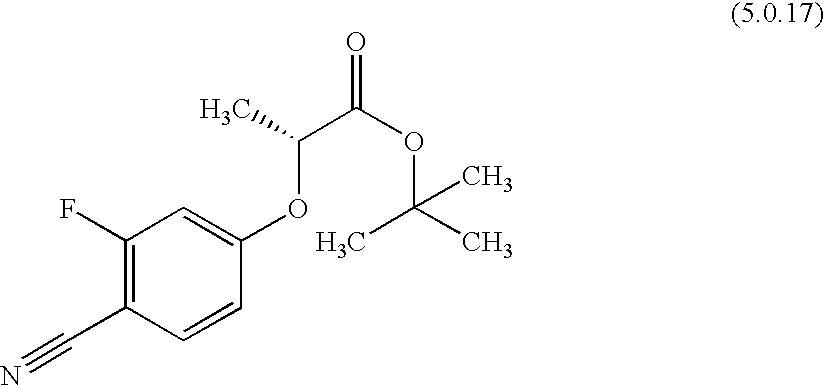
C1(F)=C(C#N)C=CC(OC(C(OC(C)(C)C)=O)C)=C1
